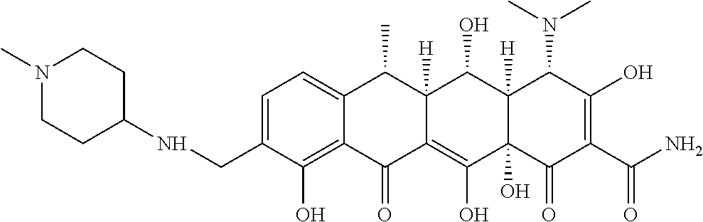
C1=C(CNC2CCN(C)CC2)C(O)=C2C(=C1)C(C)C1([H])C(=C(O)C3(O)C([H])(C1O)C(N(C)C)C(O)=C(C(N)=O)C3=O)C2=O
